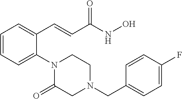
C1=CC=C(N2CCN(CC3=CC=C(F)C=C3)CC2=O)C(C=CC(NO)=O)=C1
